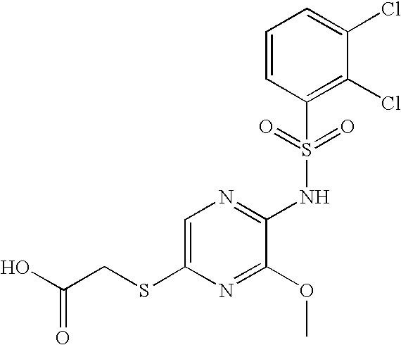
C1=C(SCC(O)=O)N=C(OC)C(NS(C2=C(Cl)C(Cl)=CC=C2)(=O)=O)=N1
